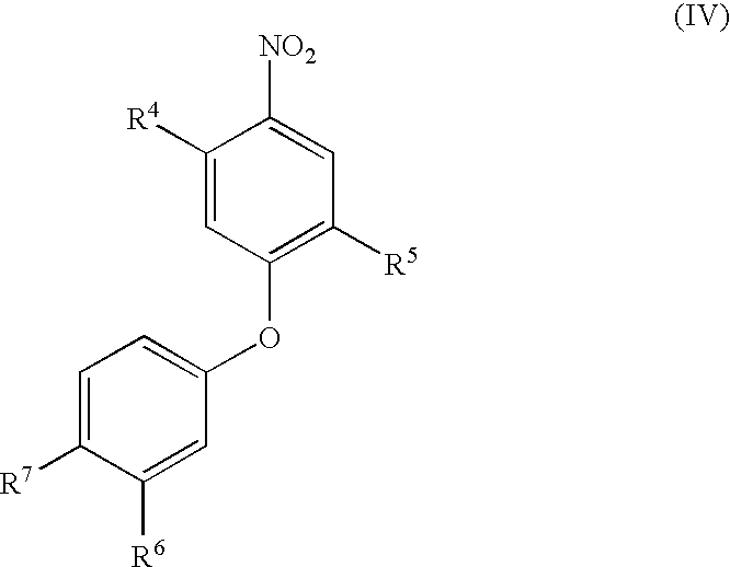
C1=C([R7])C([R6])=CC(OC2=C([R5])C=C([NO2])C([R4])=C2)=C1
